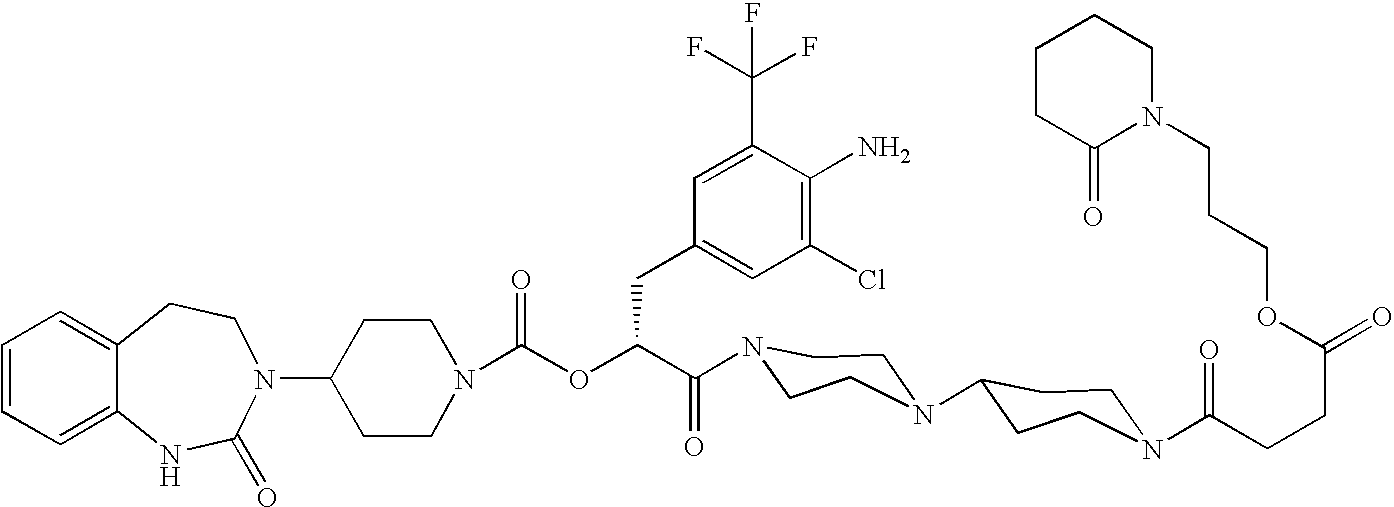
C12=CC=CC=C1NC(=O)N(C1CCN(C(OC(C(=O)N3CCN(C4CCN(C(CCC(=O)OCCCN5CCCCC5=O)=O)CC4)CC3)CC3=CC(Cl)=C(N)C(C(F)(F)F)=C3)=O)CC1)CC2
